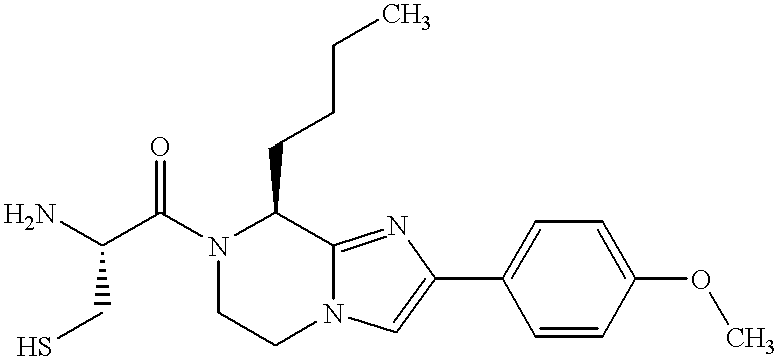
NC(C(N1CCN2C(=NC(C3=CC=C(OC)C=C3)=C2)C1CCCC)=O)CS
